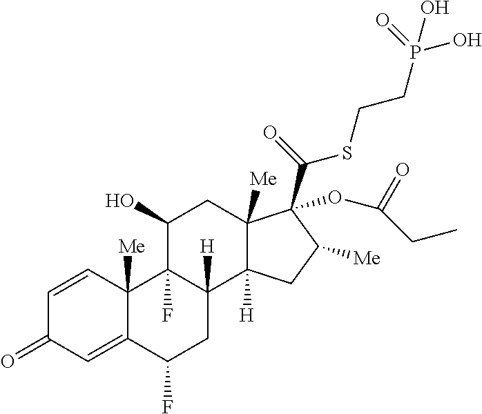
C1=CC2([Me])C(=CC1=O)C(F)CC1([H])C2(F)C(O)CC2([Me])C1([H])CC([Me])C2(C(=O)SCCP(O)(=O)O)OC(=O)CC
